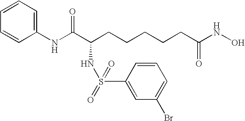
C1(NC(C(CCCCCC(NO)=O)NS(=O)(=O)C2=CC(Br)=CC=C2)=O)=CC=CC=C1
